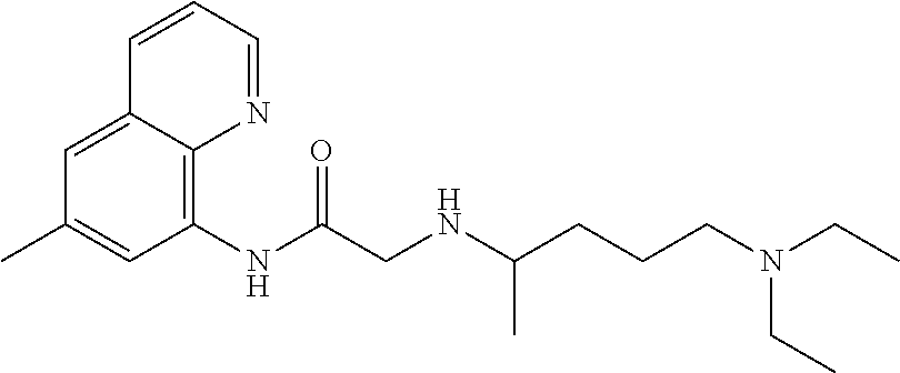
C12=CC(C)=CC(NC(CNC(CCCN(CC)CC)C)=O)=C1N=CC=C2
